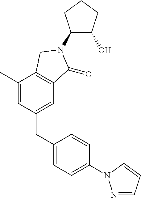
C1(N2C(=O)C3=C(C(C)=CC(CC4=CC=C(N5N=CC=C5)C=C4)=C3)C2)C(O)CCC1
